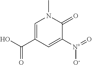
C1=C(C(O)=O)C=C([N+](=O)[O-])C(=O)N1C
